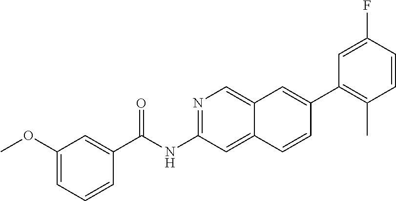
N1=C(NC(=O)C2=CC(OC)=CC=C2)C=C2C(=C1)C=C(C1=C(C)C=CC(F)=C1)C=C2
